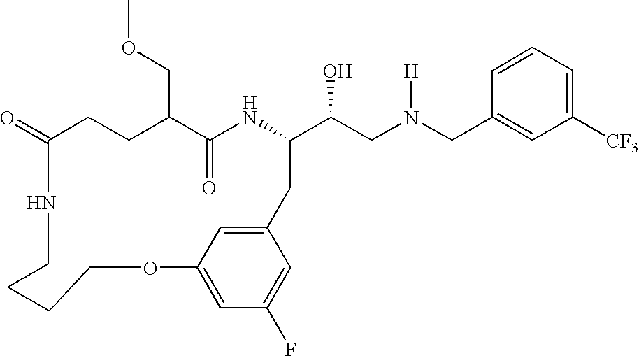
C1(=O)CCC(COC)C(=O)NC(C(CN(CC2=CC([CF3])=CC=C2)[H])O)CC2=CC(=CC(F)=C2)OCCCCN1
